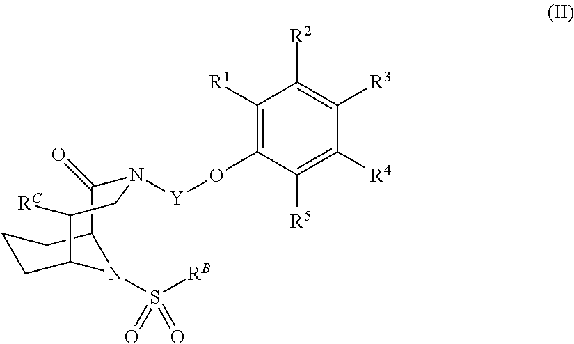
C12C(=O)N([Y]OC3=C([R1])C([R2])=C([R3])C([R4])=C3[R5])CC([RC])C(CCC1)N2S([RB])(=O)=O
